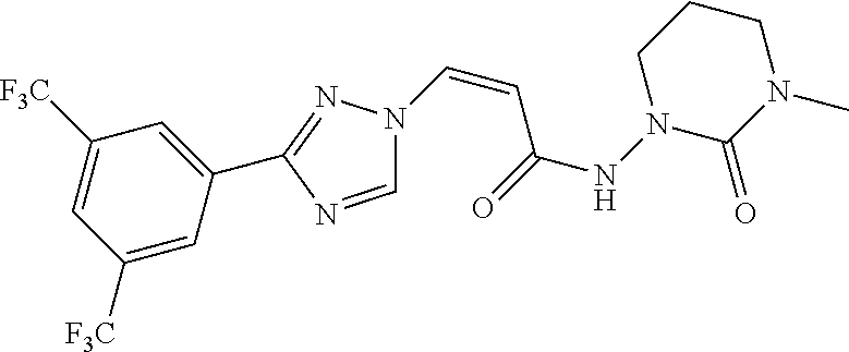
C(=CC(NN1CCCN(C)C1=O)=O)N1C=NC(C2=CC([F3C])=CC([F3C])=C2)=N1
